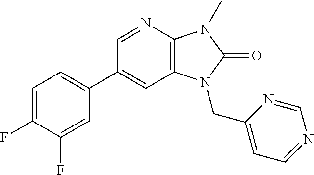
C1=C(F)C(F)=CC(C2=CC3=C(N=C2)N(C)C(=O)N3CC2=CC=NC=N2)=C1
